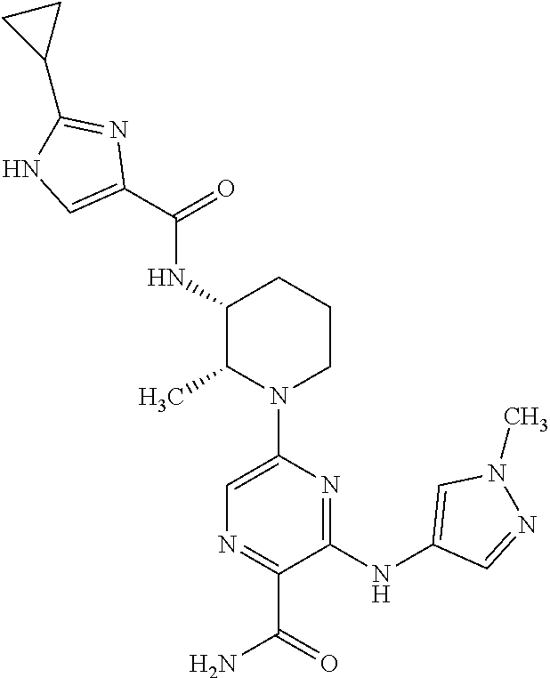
C1(C(=O)NC2C(C)N(C3=CN=C(C(=O)N)C(NC4=CN(C)N=C4)=N3)CCC2)=CNC(C2CC2)=N1
